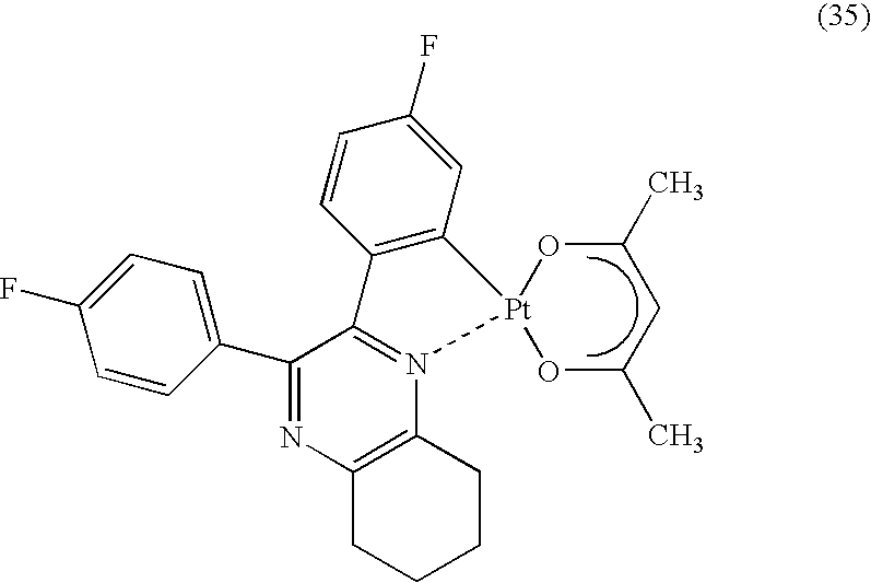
C12=C(CCCC1)N1=C(C3=C(C=C(F)C=C3)[Pt]13OC(C)CC(C)O3)C(C1=CC=C(F)C=C1)=N2
